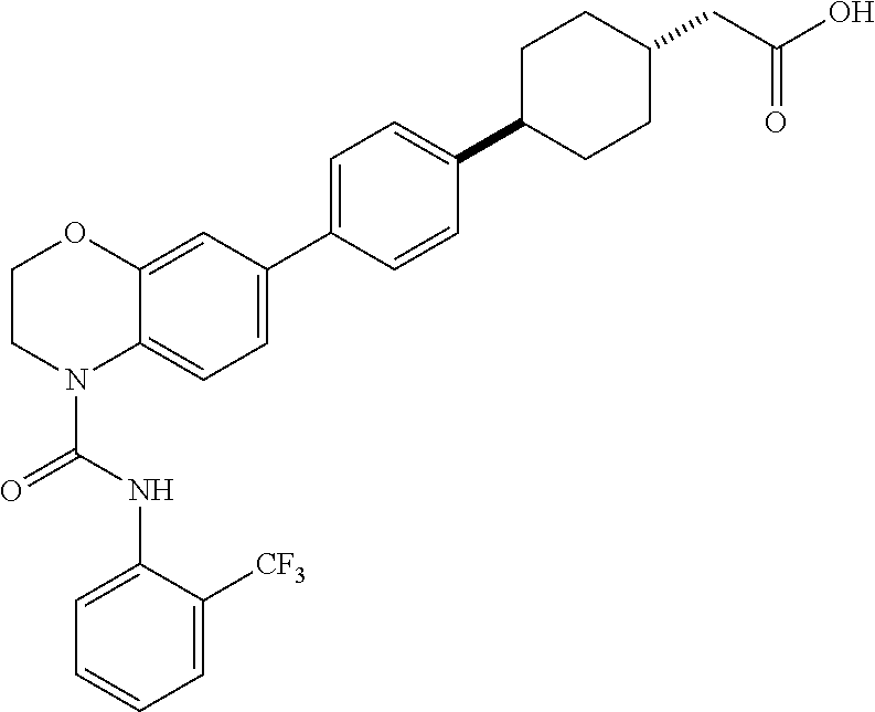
C1=C(C2=CC=C3C(=C2)OCCN3C(NC2=CC=CC=C2[CF3])=O)C=CC(C2CCC(CC(=O)O)CC2)=C1
